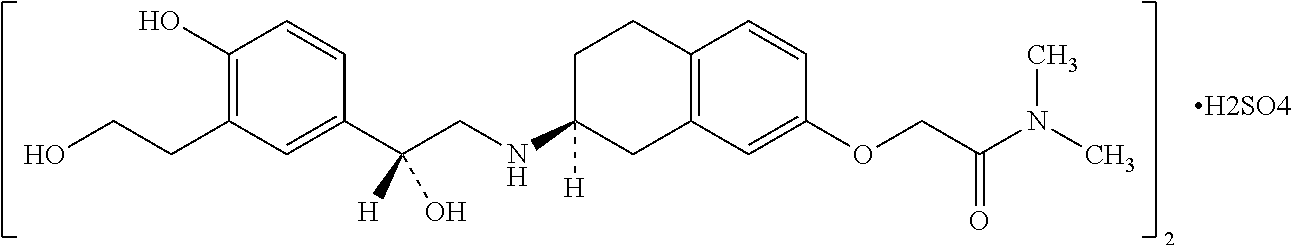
OCCC1=C(O)C=CC(C(CNC2([H])CC3=C(CC2)C=CC(OCC(N(C)C)=O)=C3)([H])O)=C1
